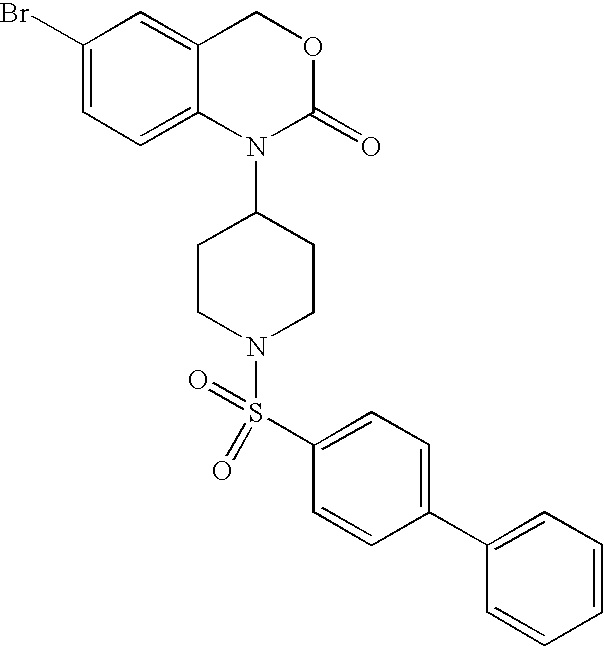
C1(Br)=CC=C2C(=C1)COC(=O)N2C1CCN(S(C2=CC=C(C3=CC=CC=C3)C=C2)(=O)=O)CC1
